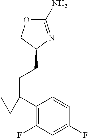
C1(N)=NC(CCC2(C3=C(F)C=C(F)C=C3)CC2)CO1
